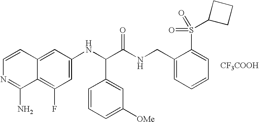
C1=C(NC(C(NCC2=CC=CC=C2S(C2CCC2)(=O)=O)=O)C2=CC([OMe])=CC=C2)C=C2C(=C1F)C(N)=NC=C2.[CF3COOH]
